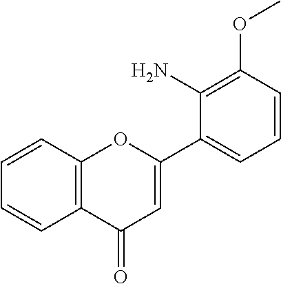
C1=CC2=C(C=C1)C(=O)C=C(C1=CC=CC(OC)=C1N)O2
